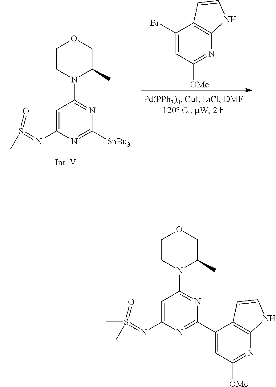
S(=NC1=CC(N2C(C)COCC2)=NC([SnBu3])=N1)(C)(=O)C.BrC1=CC([OMe])=NC2=C1C=CN2.S(=NC1=CC(N2C(C)COCC2)=NC(C2=CC([OMe])=NC3=C2C=CN3)=N1)(C)(=O)C
